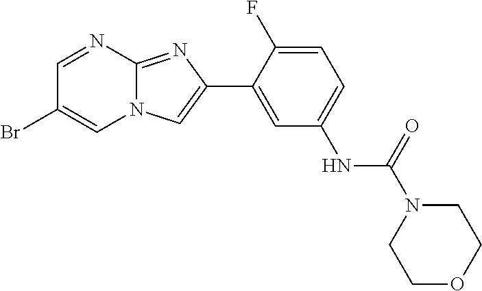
C1=NC2=NC(C3=CC(NC(=O)N4CCOCC4)=CC=C3F)=CN2C=C1Br
